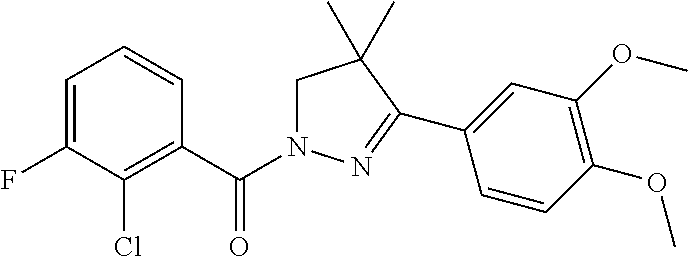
C1=C(F)C(Cl)=C(C(N2CC(C)(C)C(C3=CC(OC)=C(OC)C=C3)=N2)=O)C=C1
